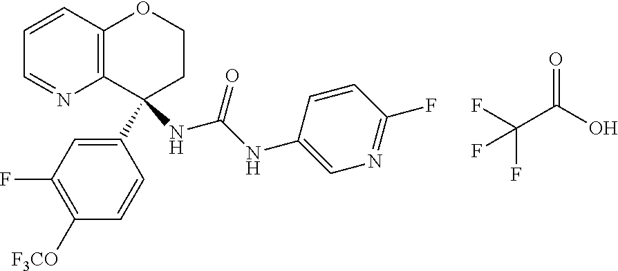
C12=C(C=CC=N1)OCCC2(C1=CC(F)=C([F3CO])C=C1)NC(NC1=CN=C(F)C=C1)=O.FC(C(O)=O)(F)F
